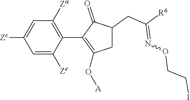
C1=C([Ze])C(C2=C(O[A])CC(CC([R6])=NOCCI)C2=O)=C([Za])C=C1[Zc]
